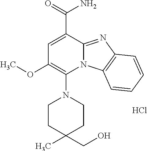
Cl.C1=C(C(=O)N)C2=NC3=C(N2C(N2CCC(C)(CO)CC2)=C1OC)C=CC=C3
